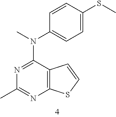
CN(C1=CC=C(SC)C=C1)C1=NC(C)=NC2=C1C=CS2
